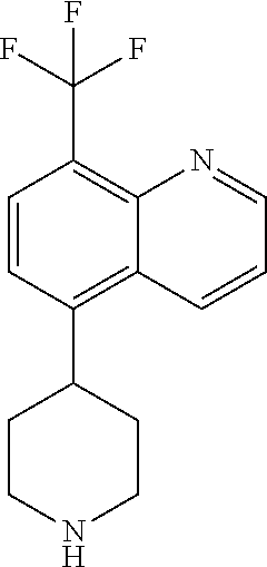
C1=CC(C(F)(F)F)=C2C(=C1C1CCNCC1)C=CC=N2
